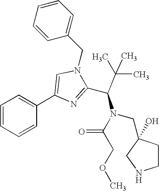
N1(CC2=CC=CC=C2)C=C(C2=CC=CC=C2)N=C1C(C(C)(C)C)N(CC1(O)CCNC1)C(COC)=O
